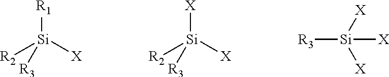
[R1][Si]([R3])([R2])[X].[X][Si]([R3])([R2])[X].[Si]([R3])([X])([X])[X]
